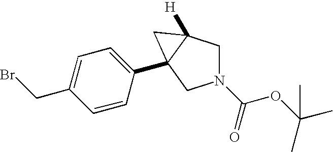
C1=CC(C23C([H])(CN(C(OC(C)(C)C)=O)C2)C3)=CC=C1CBr
